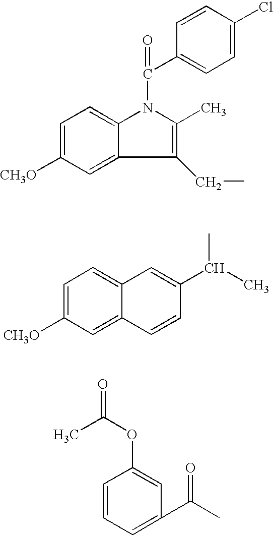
C1=C([CH3O])C=C2C(=C1)N(C(C1=CC=C(Cl)C=C1)=O)C(C)=C2CC.C1=C([CH3O])C=C2C(=C1)C=C(C(C)C)C=C2.C1=CC=C(C(C)=O)C=C1OC(=O)C
